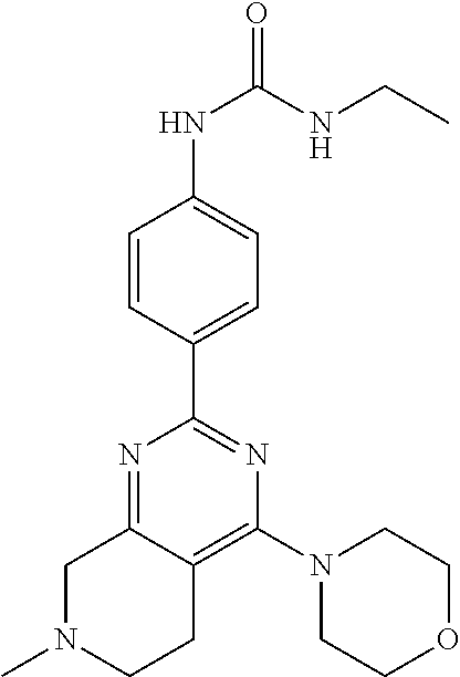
N1(C)CCC2=C(N3CCOCC3)N=C(C3=CC=C(NC(=O)NCC)C=C3)N=C2C1
